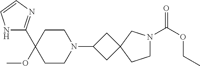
O(C1(C2=NC=CN2)CCN(C2CC3(C2)CCN(C(OCC)=O)C3)CC1)C
